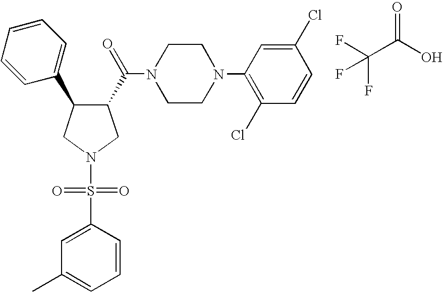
C1(C(N2CCN(C3=C(Cl)C=CC(Cl)=C3)CC2)=O)C(C2=CC=CC=C2)CN(S(C2=CC(C)=CC=C2)(=O)=O)C1.O=C(O)C(F)(F)F
